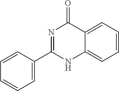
N1=C(C2=CC=CC=C2)NC2=CC=CC=C2C1=O
